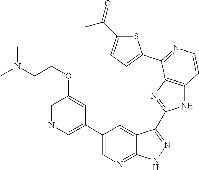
C1=NC=C(C2=CN=C3C(=C2)C(C2=NC4=C(N2)C=CN=C4C2=CC=C(C(=O)C)S2)=N[N H]3)C=C1OCCN(C)C
